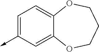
C1=C(->C)C=C2C(=C1)OCCCO2
